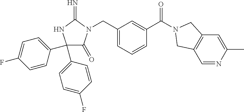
C1(C2=CC=C(F)C=C2)(C2=CC=C(F)C=C2)C(=O)N(CC2=CC=CC(C(=O)N3CC4=C(C=NC(C)=C4)C3)=C2)C(=N)N1
